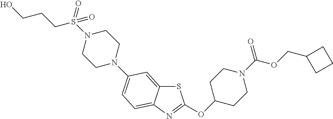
S1C2=CC(N3CCN(S(CCCO)(=O)=O)CC3)=CC=C2N=C1OC1CCN(C(OCC2CCC2)=O)CC1
